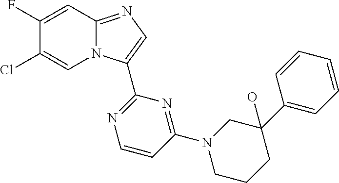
C12=NC=C(C3=NC=CC(N4CCCC(O)(C5=CC=CC=C5)C4)=N3)N1C=C(Cl)C(F)=C2
